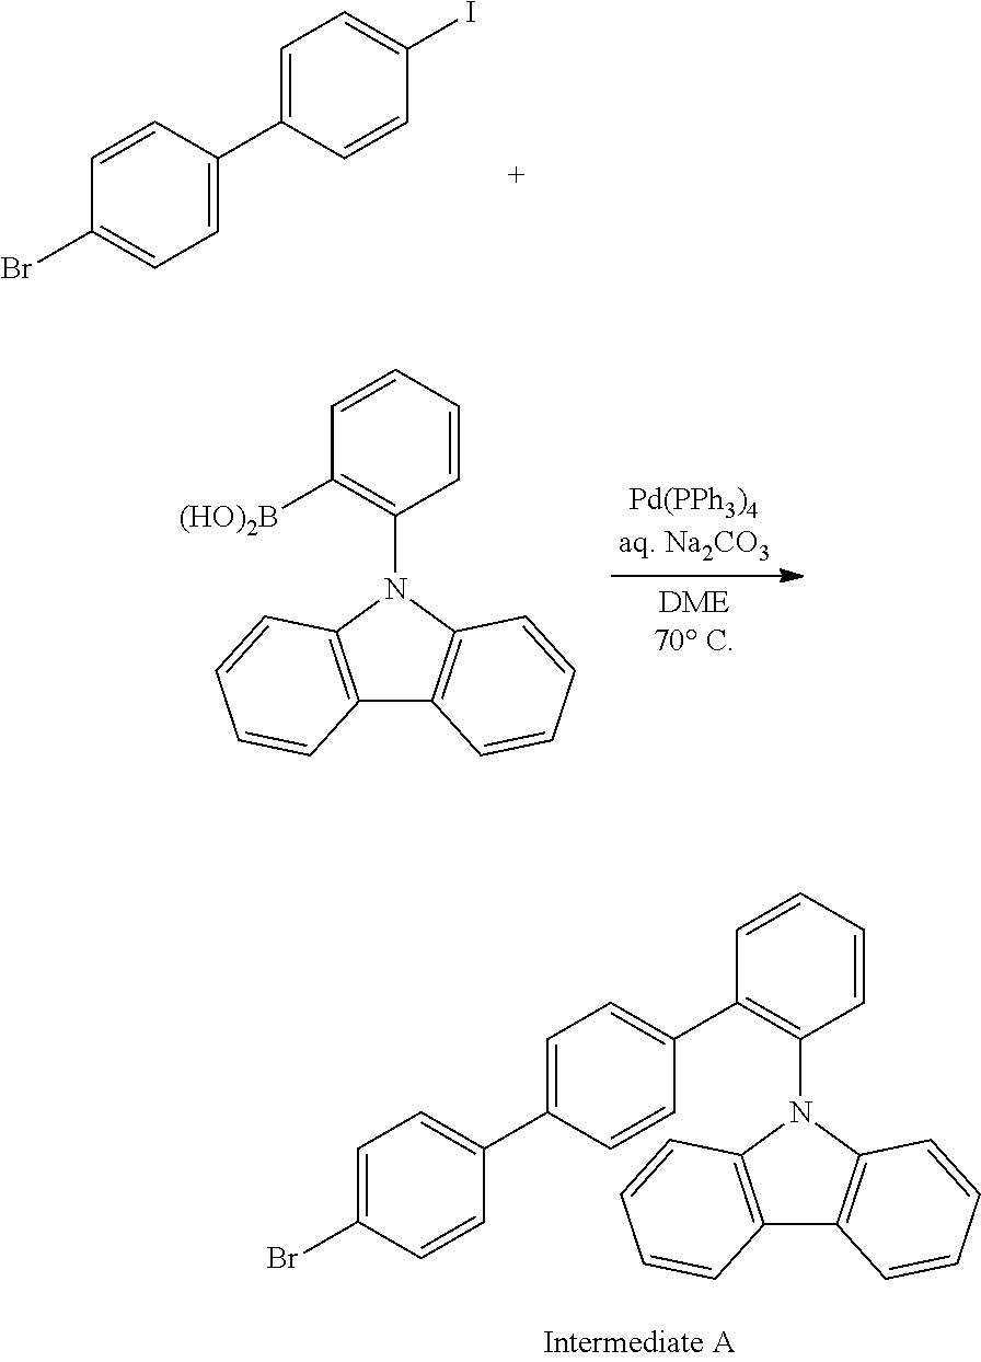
C1=CC(C2=CC=C(I)C=C2)=CC=C1Br.C1=CC=CC(N2C3=C(C4=C2C=CC=C4)C=CC=C3)=C1[(HO)2B].C1=CC=CC(N2C3=C(C4=C2C=CC=C4)C=CC=C3)=C1C1=CC=C(C2=CC=C(Br)C=C2)C=C1
